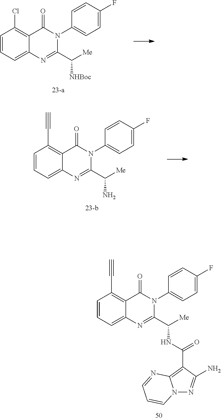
C1=CC=C2C(=C1C#C)C(=O)N(C1=CC=C(F)C=C1)C(C([Me])NC(C1=C3N(N=C1N)C=CC=N3)=O)=N2.C1=CC=C2C(=C1Cl)C(=O)N(C1=CC=C(F)C=C1)C(C([Me])[NHBoc])=N2.C1=CC=C2C(=C1C#C)C(=O)N(C1=CC=C(F)C=C1)C(C([Me])N)=N2
